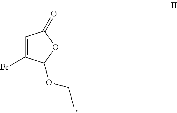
C1=C(Br)C(OCC)OC1=O
